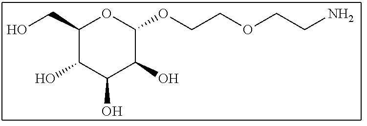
C1(CO)C(O)C(O)C(O)C(OCCOCCN)O1
